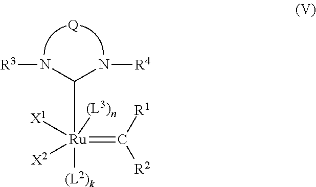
[Q].[R3]NC(N[R4])[Ru](=C([R1])[R2])([(L2)k])([(L3)n])([X1])[X2]
